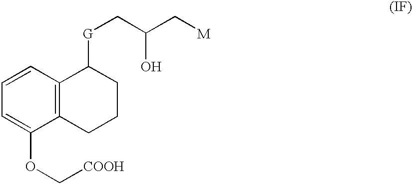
C1=CC=C(OC[COOH])C2=C1C([G]CC(C[M])O)CCC2
